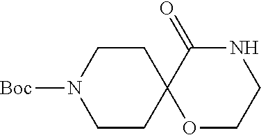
C1N([Boc])CCC2(C1)OCCNC2=O
